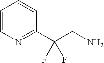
C1=CN=C(C(CN)(F)F)C=C1
